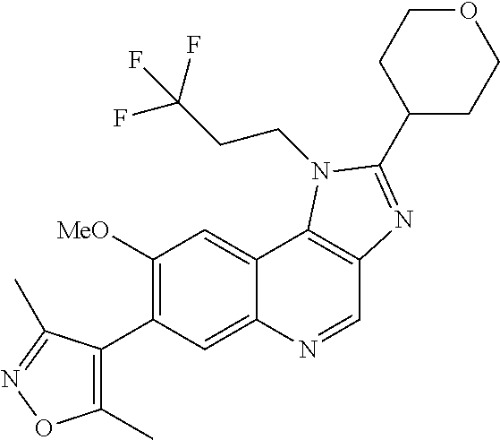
C1([MeO])=C(C2=C(C)ON=C2C)C=C2C(=C1)C1=C(C=N2)N=C(C2CCOCC2)N1CCC(F)(F)F
